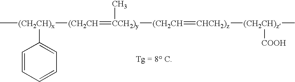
C[(CH2CH)x]([(CH2CH]=[CCH2)y](C)[(CH2CH]=[CHCH2)z][(CH2CH)z]([COOH])C)C1=CC=CC=C1
